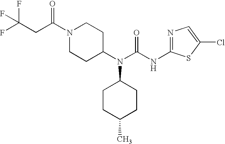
N1=C(NC(N(C2CCN(C(CC(F)(F)F)=O)CC2)C2CCC(C)CC2)=O)SC(Cl)=C1
